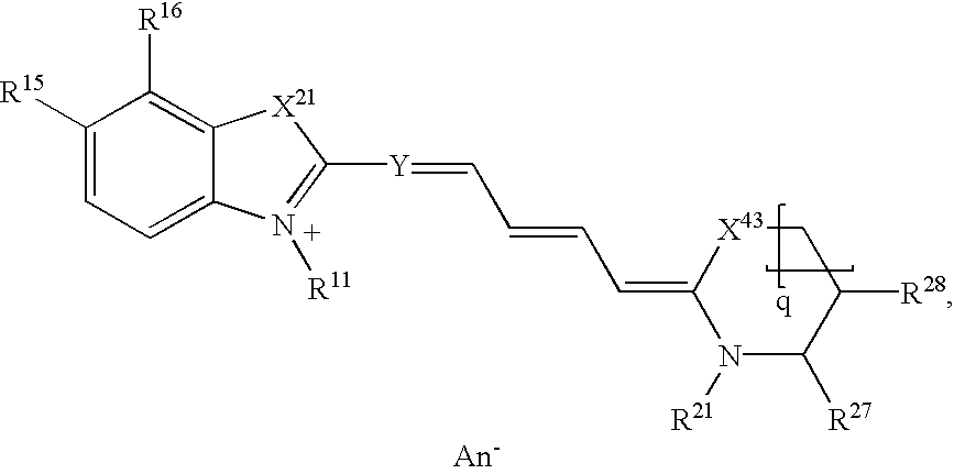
C1(=CC=CC=[Y]C2=N([R11])C3=CC=C([R15])C([R16])=C3[X21]2)N([R21])C([R27])C([R28])C[X43]1
